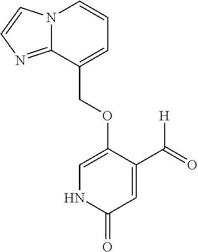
N12C(=NC=C1)C(COC1=CNC(=O)C=C1C(=O)[H])=CC=C2
